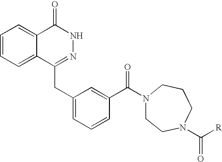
C1=CC=C2C(=C1)C(=O)NN=C2CC1=CC=CC(C(=O)N2CCN(C([R])=O)CCC2)=C1
